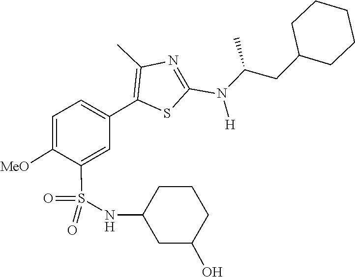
C(C(N(C1=NC(C)=C(C2=CC=C([MeO])C(S(=O)(=O)NC3CC(O)CCC3)=C2)S1)[H])C)C1CCCCC1
